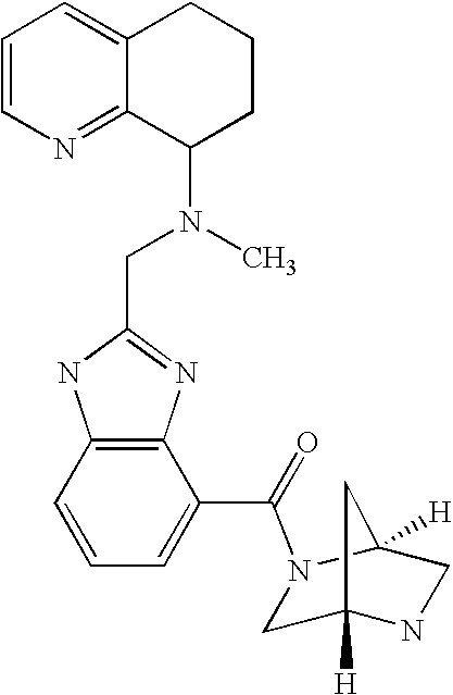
C12=C(C=CC=C1C(=O)N1CC3([H])NCC1([H])C3)NC(CN(C)C1CCCC3=CC=CN=C13)=N2
